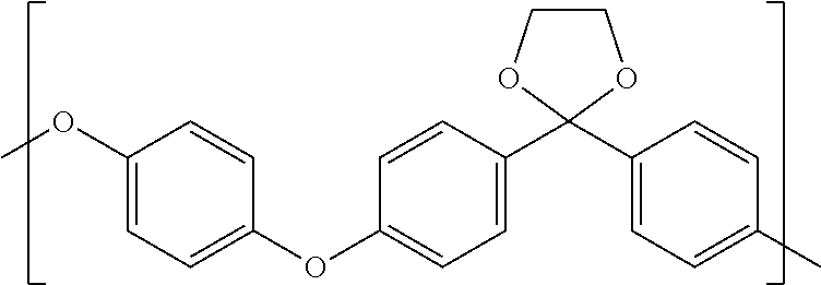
C1(OC)=CC=C(OC2=CC=C(C3(C4=CC=C(C)C=C4)OCCO3)C=C2)C=C1
